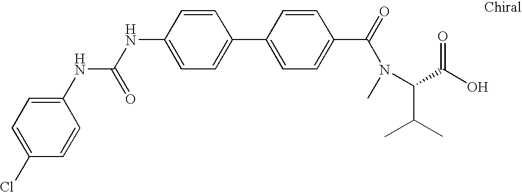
C1=C(NC(=O)NC2=CC=C(Cl)C=C2)C=CC(C2=CC=C(C(=O)N(C(C(C)C)C(O)=O)C)C=C2)=C1
